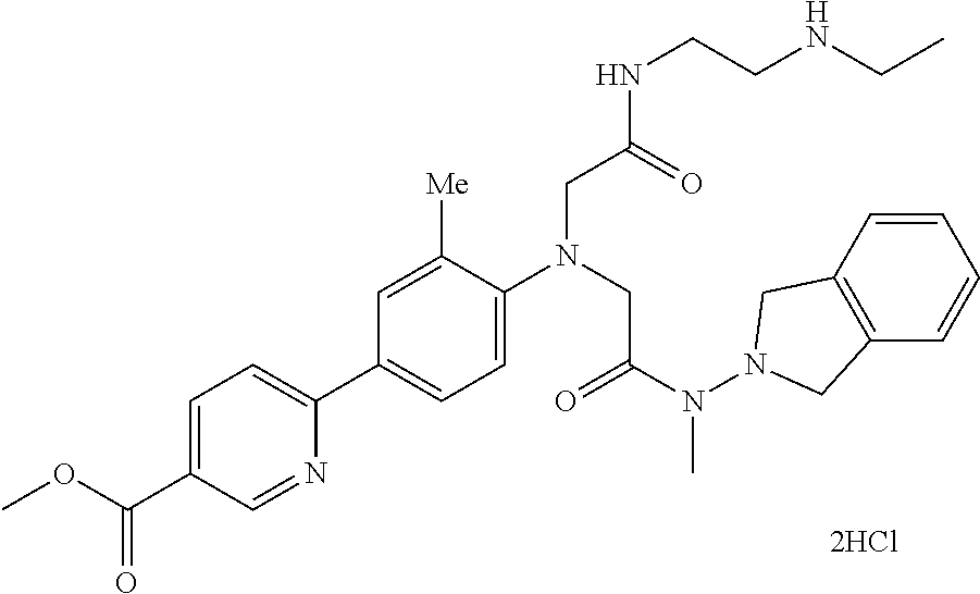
C1=C([Me])C(N(CC(N(N2CC3=C(C2)C=CC=C3)C)=O)CC(NCCNCC)=O)=CC=C1C1=CC=C(C(OC)=O)C=N1
